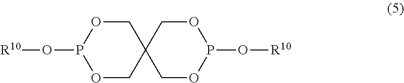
C1C2(COP(O[R10])O1)COP(O[R10])OC2
